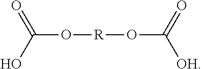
[R](OC(O)=O)OC([OH])=O
